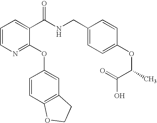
C1=CN=C(OC2=CC3=C(C=C2)OCC3)C(C(NCC2=CC=C(OC(C(O)=O)C)C=C2)=O)=C1
